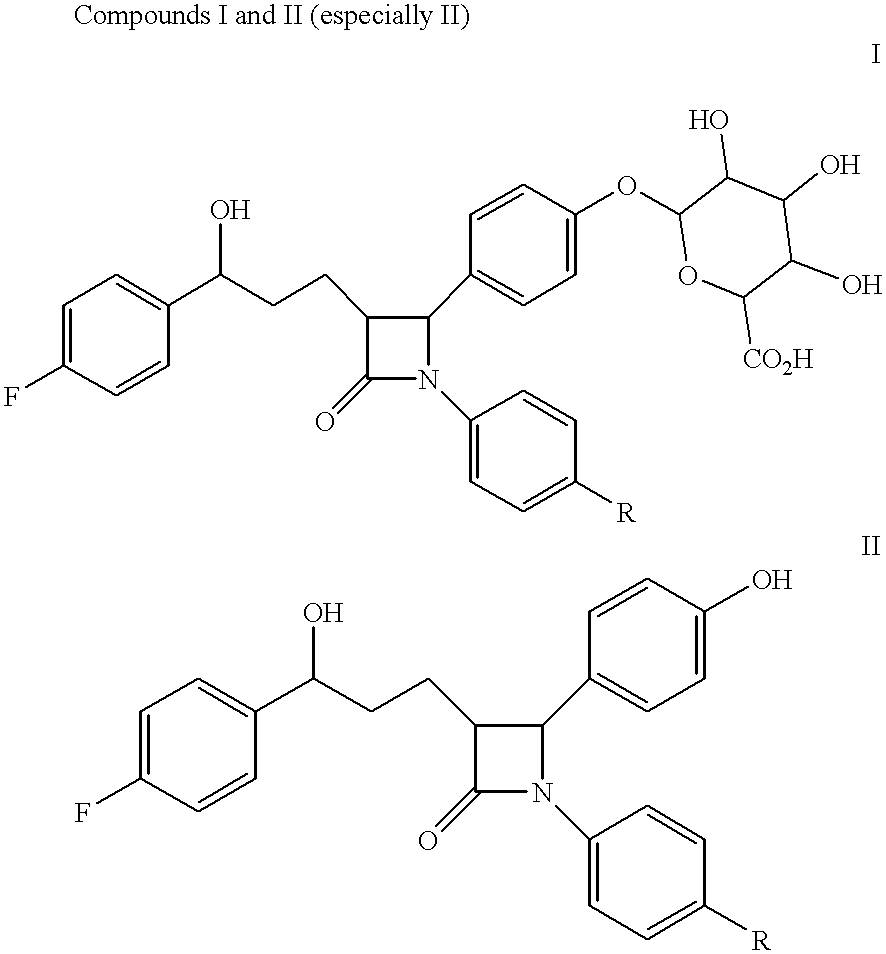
C1=C(F)C=CC(C(CCC2C(=O)N(C3=CC=C([R])C=C3)C2C2=CC=C(OC3OC([CO2H])C(O)C(O)C3O)C=C2)O)=C1.C1=C(F)C=CC(C(CCC2C(=O)N(C3=CC=C([R])C=C3)C2C2=CC=C(O)C=C2)O)=C1
